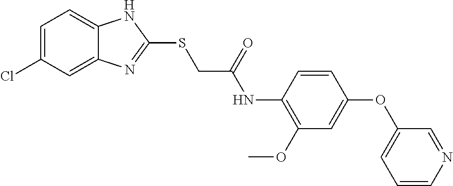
C12=CC(Cl)=CC=C1NC(SCC(NC1=C(OC)C=C(OC3=CC=CN=C3)C=C1)=O)=N2
